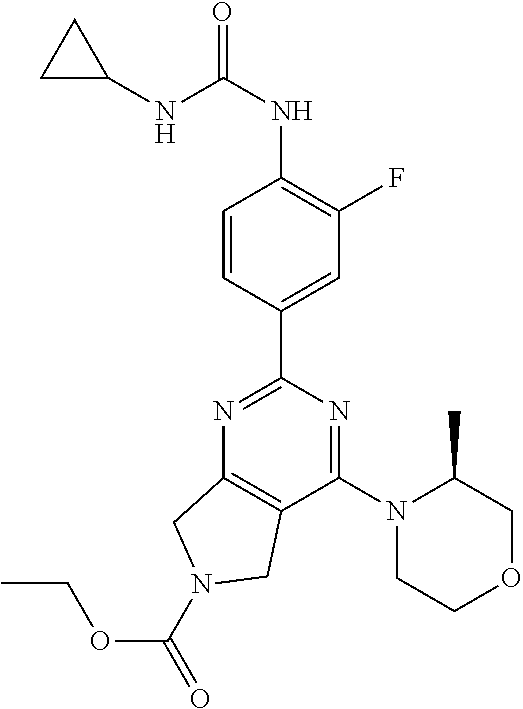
C12=C(N=C(C3=CC(F)=C(NC(=O)NC4CC4)C=C3)N=C1N1CCOCC1C)CN(C(OCC)=O)C2
